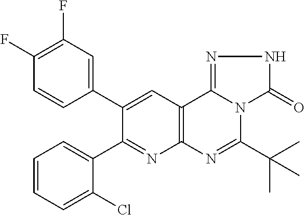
C1=CC=C(Cl)C(C2=NC3=C(C=C2C2=CC(F)=C(F)C=C2)C2=NNC(=O)N2C(C(C)(C)C)=N3)=C1
